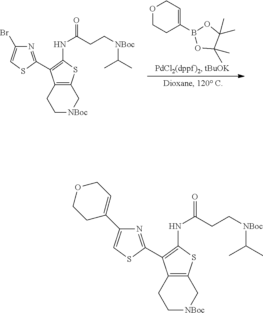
O1CCC(B2OC(C)(C)C(C)(C)O2)=CC1.C1(Br)=CSC(C2=C(NC(=O)CC[NBoc]C(C)C)SC3=C2CC[NBoc]C3)=N1.C1(C2=CCOCC2)=CSC(C2=C(NC(=O)CC[NBoc]C(C)C)SC3=C2CC[NBoc]C3)=N1
